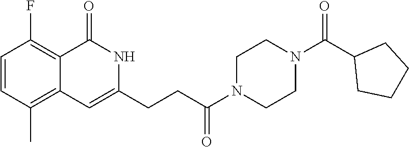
C1=CC(C)=C2C(=C1F)C(=O)NC(CCC(N1CCN(C(C3CCCC3)=O)CC1)=O)=C2
